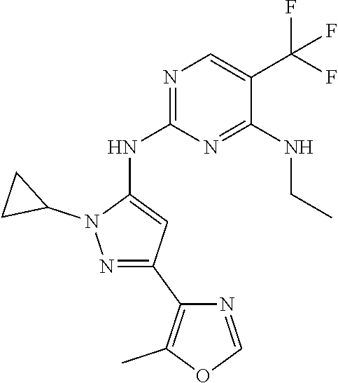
C1(C2=C(C)OC=N2)=NN(C2CC2)C(NC2=NC=C(C(F)(F)F)C(NCC)=N2)=C1
